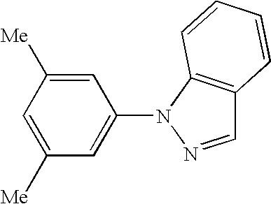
C1=C([Me])C=C(N2N=CC3=C2C=CC=C3)C=C1[Me]
